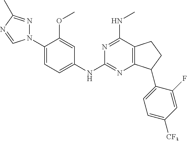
C1(N2N=C(C)N=C2)=CC=C(NC2=NC3=C(C(NC)=N2)CCC3C2=CC=C([CF3])C=C2F)C=C1OC
